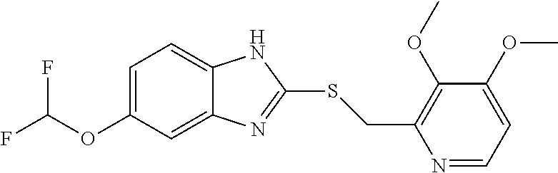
C12=CC=C(OC(F)F)C=C1N=C(SCC1=C(OC)C(OC)=CC=N1)N2
